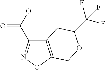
C12=C(ON=C1C(O)=O)COC(C(F)(F)F)C2
